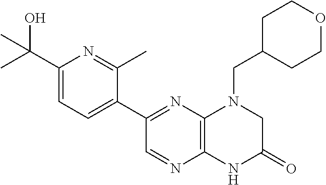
C12=C(N=C(C3=CC=C(C(O)(C)C)N=C3C)C=N1)N(CC1CCOCC1)CC(=O)N2
